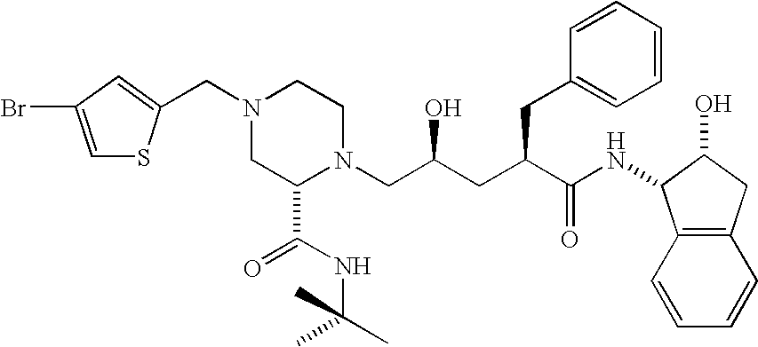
C(C(CC(C(NC1C2=C(CC1O)C=CC=C2)=O)CC1=CC=CC=C1)O)N1CCN(CC2=CC(Br)=CS2)CC1C(NC(C)(C)C)=O
